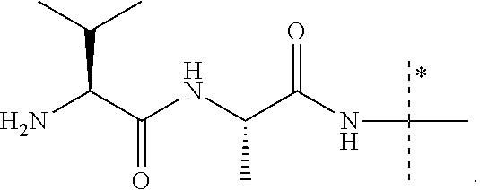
NC(C(NC(C(NC(C)(C)C)=O)C)=O)C(C)C
